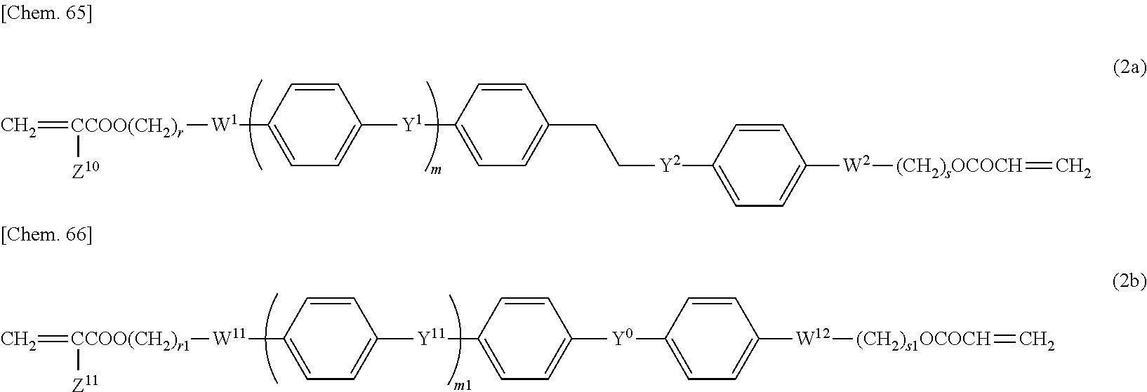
C=[CCOO(CH2)r]([Z10])[W1]C1=CC=C([Y1]C2=CC=C(CC[Y2]C3=CC=C([W2][(CH2)sOCOCH]=C)C=C3)C=C2)C=C1.C=[CCOO(CH2)r1]([Z11])[W11]C1=CC=C([Y11]C2=CC=C([Y0]C3=CC=C([W12][(CH2)s1OCOCH]=C)C=C3)C=C2)C=C1
